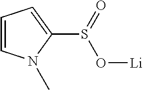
C1=CN(C)C(S(=O)O[Li])=C1
